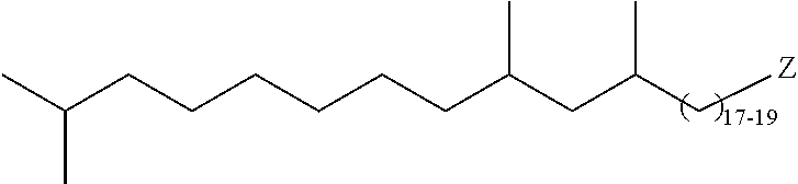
C(CCCCC(CC(C[Z])C)C)CC(C)C
